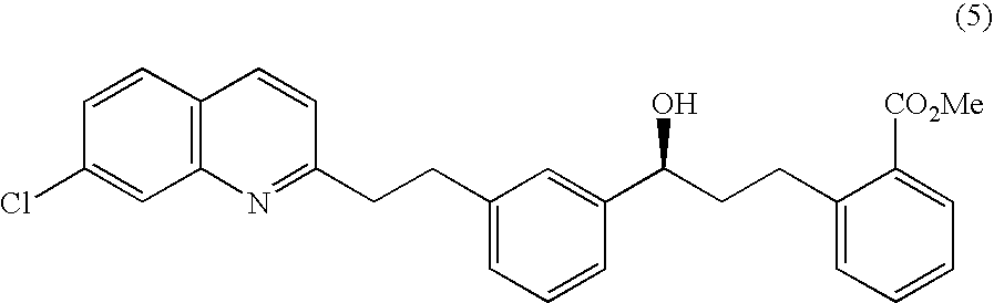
C1=CC2=C(C=C1Cl)N=C(CCC1=CC=CC(C(CCC3=CC=CC=C3[CO2Me])O)=C1)C=C2
